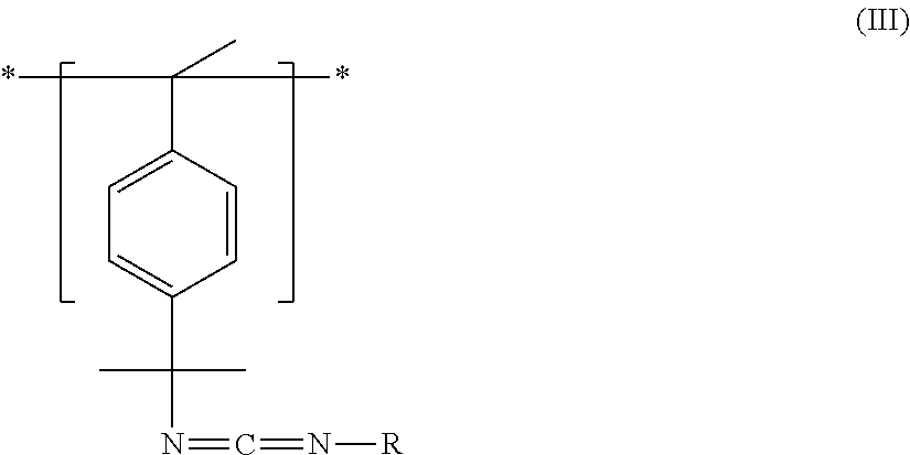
C1=C(C(C)(*)*)C=CC(C(C)(C)N=C=N[R])=C1
